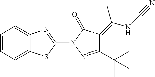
C1=CC=C2C(=C1)N=C(N1N=C(C(C)(C)C)C(=C(NC#N)C)C1=O)S2
